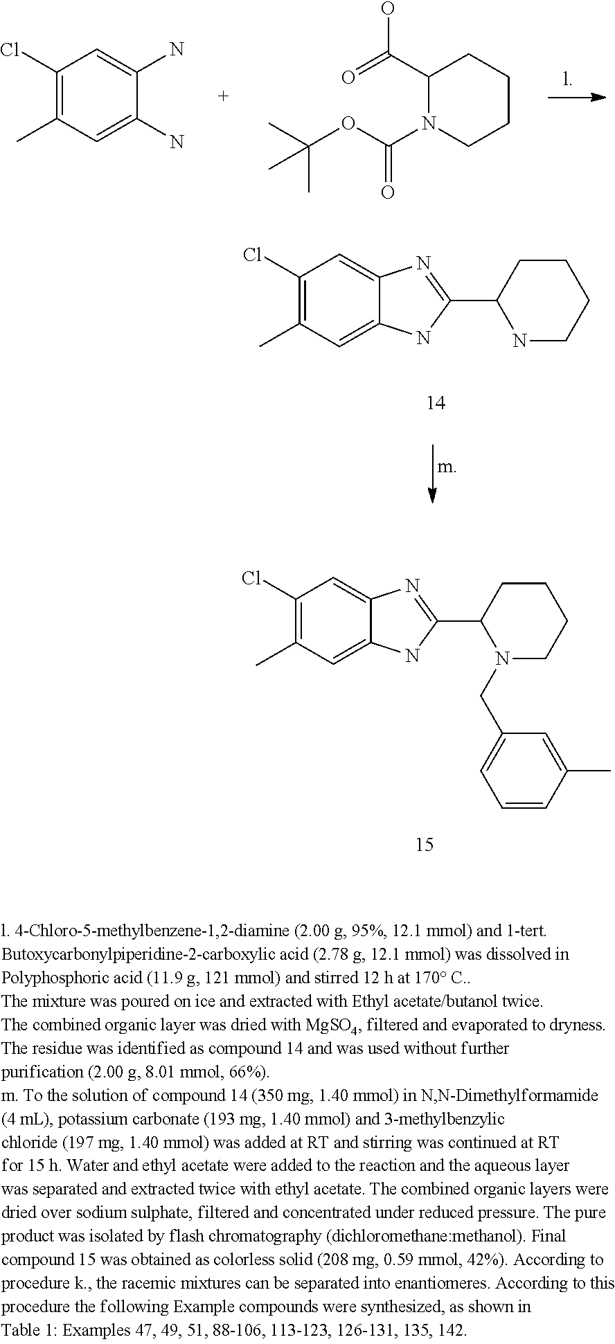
C1(Cl)=C(C)C=C2C(=C1)N=C(C1N(CC3=CC=CC(C)=C3)CCCC1)N2.C1(Cl)=C(C)C=C(N)C(N)=C1.C1(C(=O)O)N(C(OC(C)(C)C)=O)CCCC1.C1(Cl)=C(C)C=C2C(=C1)N=C(C1NCCCC1)N2
